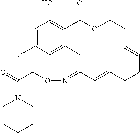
C1=C(O)C=C2C(=C1O)C(=O)OCCC=CCCC(C)=CC(=NOCC(=O)N1CCCCC1)C2
